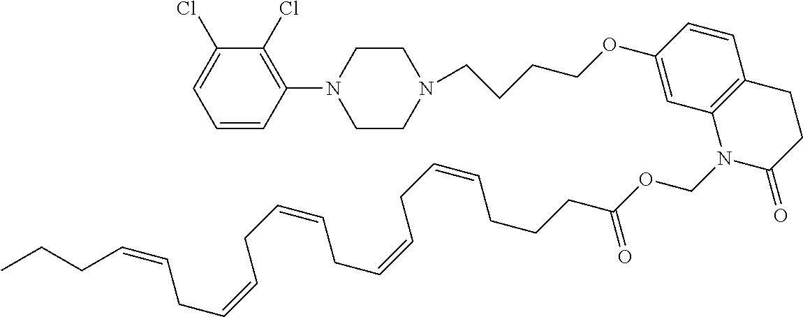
C1=C(OCCCCN2CCN(C3=C(Cl)C(Cl)=CC=C3)CC2)C=CC2=C1N(COC(CCCC=CCC=CCC=CCC=CCC=CCCC)=O)C(=O)CC2
